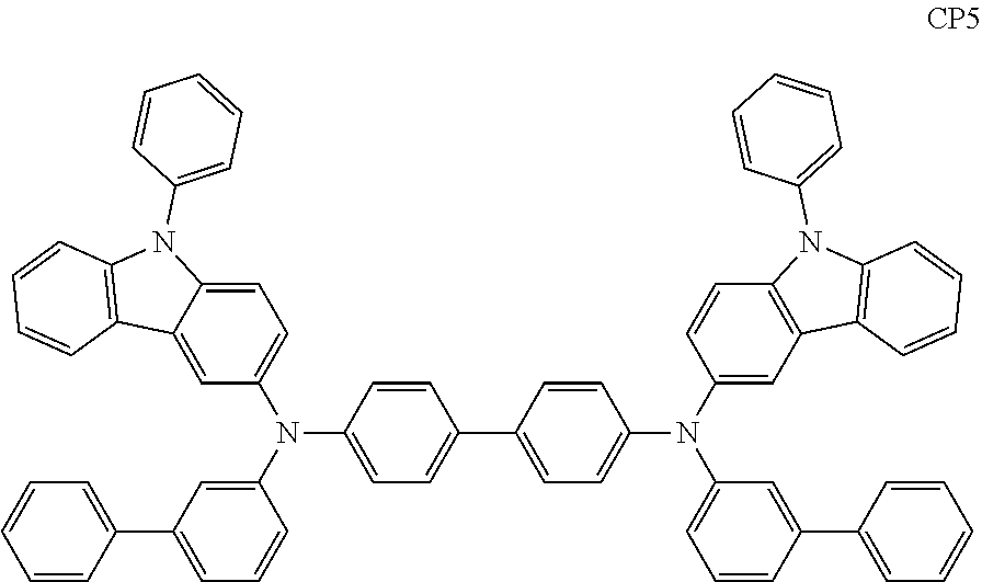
C1=C2C(=CC=C1N(C1=CC(C3=CC=CC=C3)=CC=C1)C1=CC=C(C3=CC=C(N(C4=CC=CC(C5=CC=CC=C5)=C4)C4=CC5=C(C=C4)N(C4=CC=CC=C4)C4=C5C=CC=C4)C=C3)C=C1)N(C1=CC=CC=C1)C1=C2C=CC=C1
